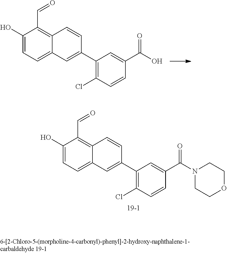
C1(O)=CC=C2C(=C1C=O)C=CC(C1=C(Cl)C=CC(C(O)=O)=C1)=C2.C1(O)=CC=C2C(=C1C=O)C=CC(C1=C(Cl)C=CC(C(N3CCOCC3)=O)=C1)=C2
